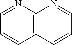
C12=C(C=CC=N1)C=CC=N2
